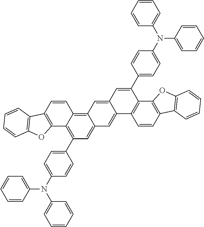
C12=C(C=CC3=C4C(=CC(C5=CC=C(N(C6=CC=CC=C6)C6=CC=CC=C6)C=C5)=C13)C=C1C(=C4)C=C(C3=CC=C(N(C4=CC=CC=C4)C4=CC=CC=C4)C=C3)C3=C1C=CC1=C3OC3=C1C=CC=C3)C1=C(O2)C=CC=C1
